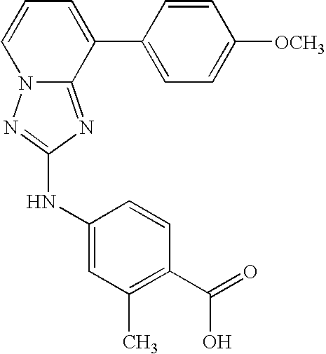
C1=CC=C(C2=CC=C([OCH3])C=C2)C2=NC(NC3=CC(C)=C(C(=O)O)C=C3)=NN12
